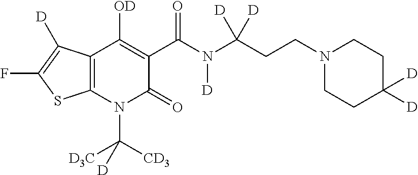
C12=C(N(C([CD3])([D3C])[D])C(=O)C(C(N(C(CCN3CCC([D])([D])CC3)([D])[D])[D])=O)=C1[OD])SC(F)=C2[D]
